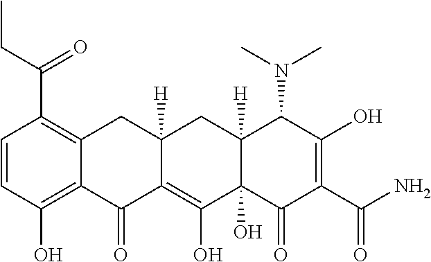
C1=CC(O)=C2C(=C1C(CC)=O)CC1([H])C(=C(O)C3(O)C([H])(C1)C(N(C)C)C(O)=C(C(N)=O)C3=O)C2=O
